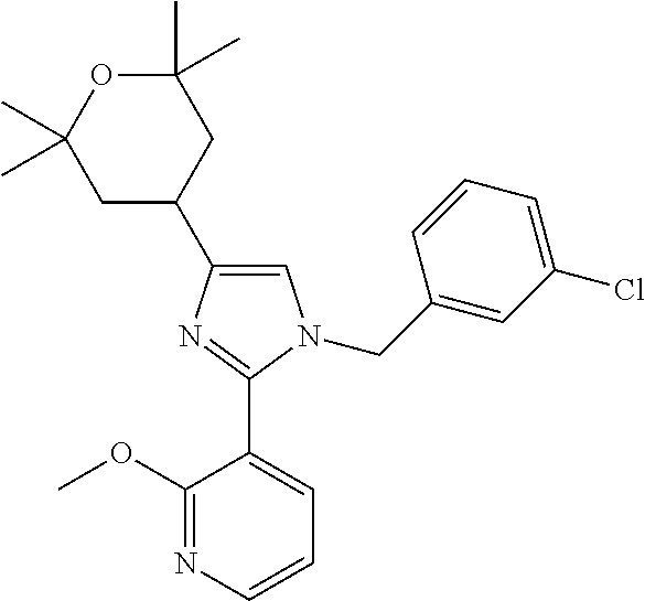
C1=C(C2CC(C)(C)OC(C)(C)C2)N=C(C2=CC=CN=C2OC)N1CC1=CC(Cl)=CC=C1
